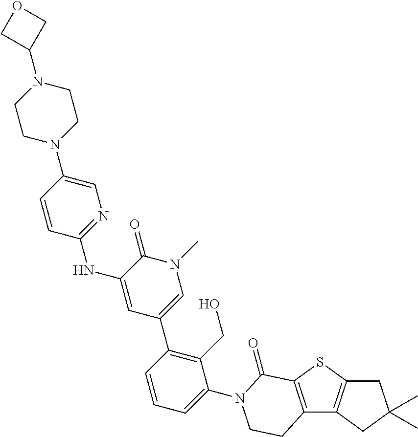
C12=C(SC3=C1CC(C)(C)C3)C(=O)N(C1=CC=CC(C3=CN(C)C(=O)C(NC4=NC=C(N5CCN(C6COC6)CC5)C=C4)=C3)=C1CO)CC2
